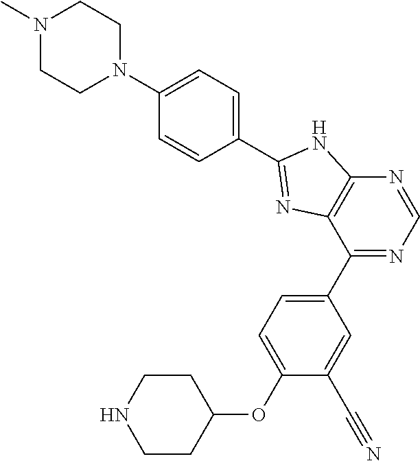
C1CC(OC2=CC=C(C3=NC=NC4=C3N=C(C3=CC=C(N5CCN(C)CC5)C=C3)N4)C=C2C#N)CCN1
